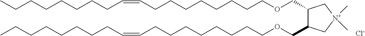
[Cl-].C(CCCCCCCC=CCCCCCCCC)OCC1C(COCCCCCCCCC=CCCCCCCCC)C[N+](C)(C)C1
